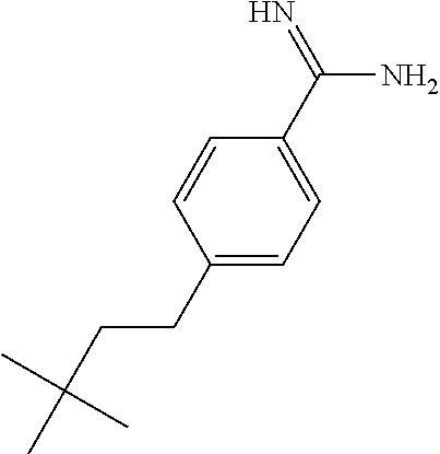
C1(CCC(C)(C)C)=CC=C(C(=N)N)C=C1
